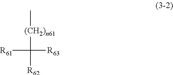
[R61]C([R62])([(CH2)n61]C)[R63]
